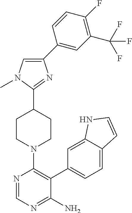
C1(C2=CC(C(F)(F)F)=C(F)C=C2)=CN(C)C(C2CCN(C3=C(C4=CC=C5C(=C4)NC=C5)C(N)=NC=N3)CC2)=N1
